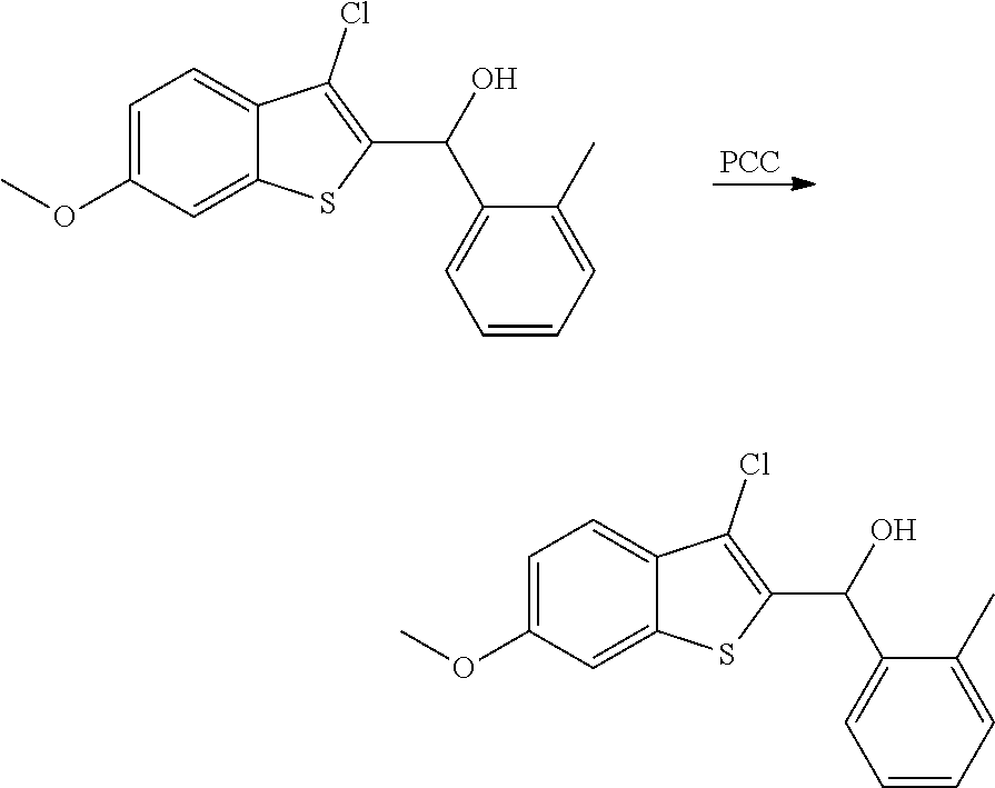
O(C)C1=CC=C2C(=C1)SC(C(O)C1=CC=CC=C1C)=C2Cl.[PCC].C12=CC(OC)=CC=C1C(Cl)=C(C(C1=CC=CC=C1C)O)S2
